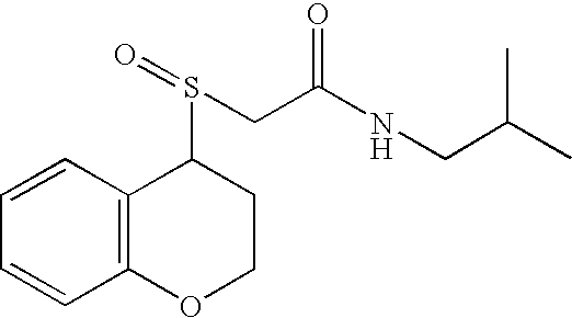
C1=CC2=C(C=C1)OCCC2S(=O)CC(NCC(C)C)=O
